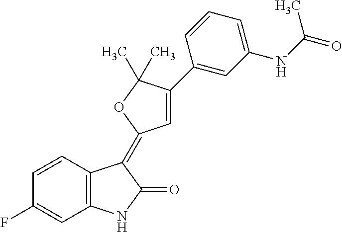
C1=CC(F)=CC2=C1C(=C1C=C(C3=CC(NC(=O)C)=CC=C3)C(C)(C)O1)C(=O)N2
